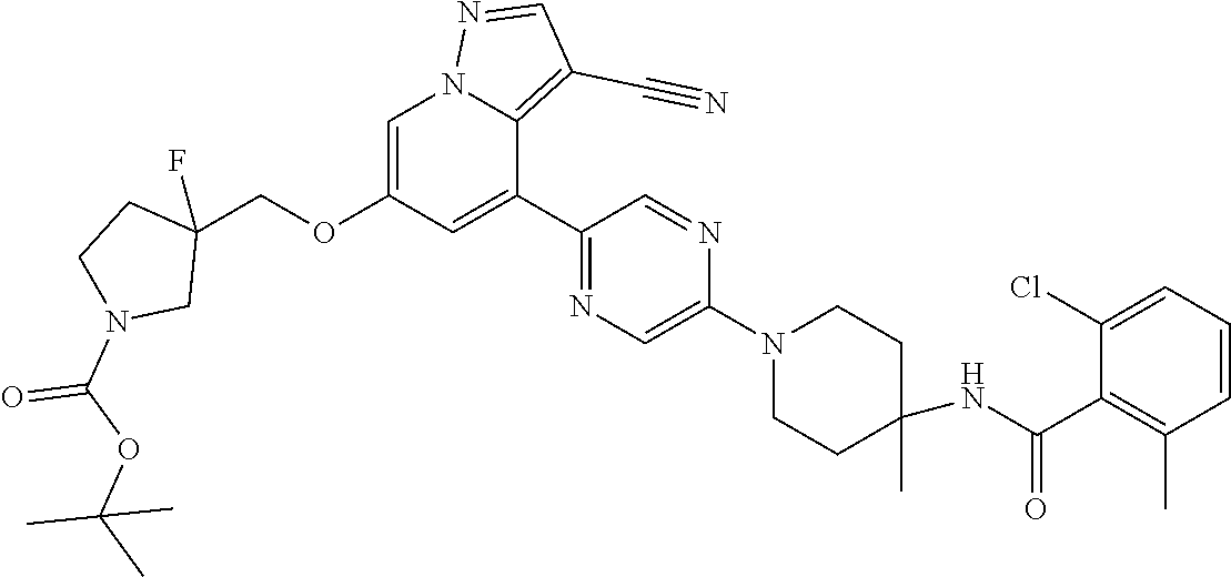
C1=C(OCC2(F)CCN(C(=O)OC(C)(C)C)C2)C=C(C2=NC=C(N3CCC(NC(C4=C(C)C=CC=C4Cl)=O)(C)CC3)N=C2)C2=C(C#N)C=NN12
